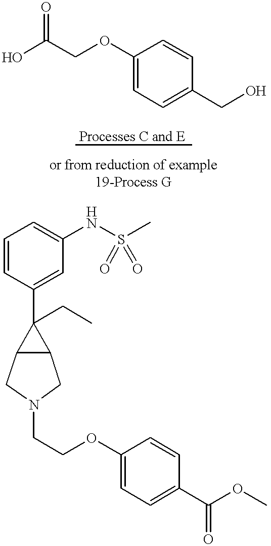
C(OC1=CC=C(CO)C=C1)C(=O)O.C1=CC(C2(CC)C3C2CN(CCOC2=CC=C(C(OC)=O)C=C2)C3)=CC(NS(C)(=O)=O)=C1
